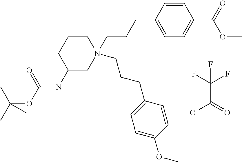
C1(NC(OC(C)(C)C)=O)C[N+](CCCC2=CC=C(C(=O)OC)C=C2)(CCCC2=CC=C(OC)C=C2)CCC1.[O-]C(=O)C(F)(F)F
